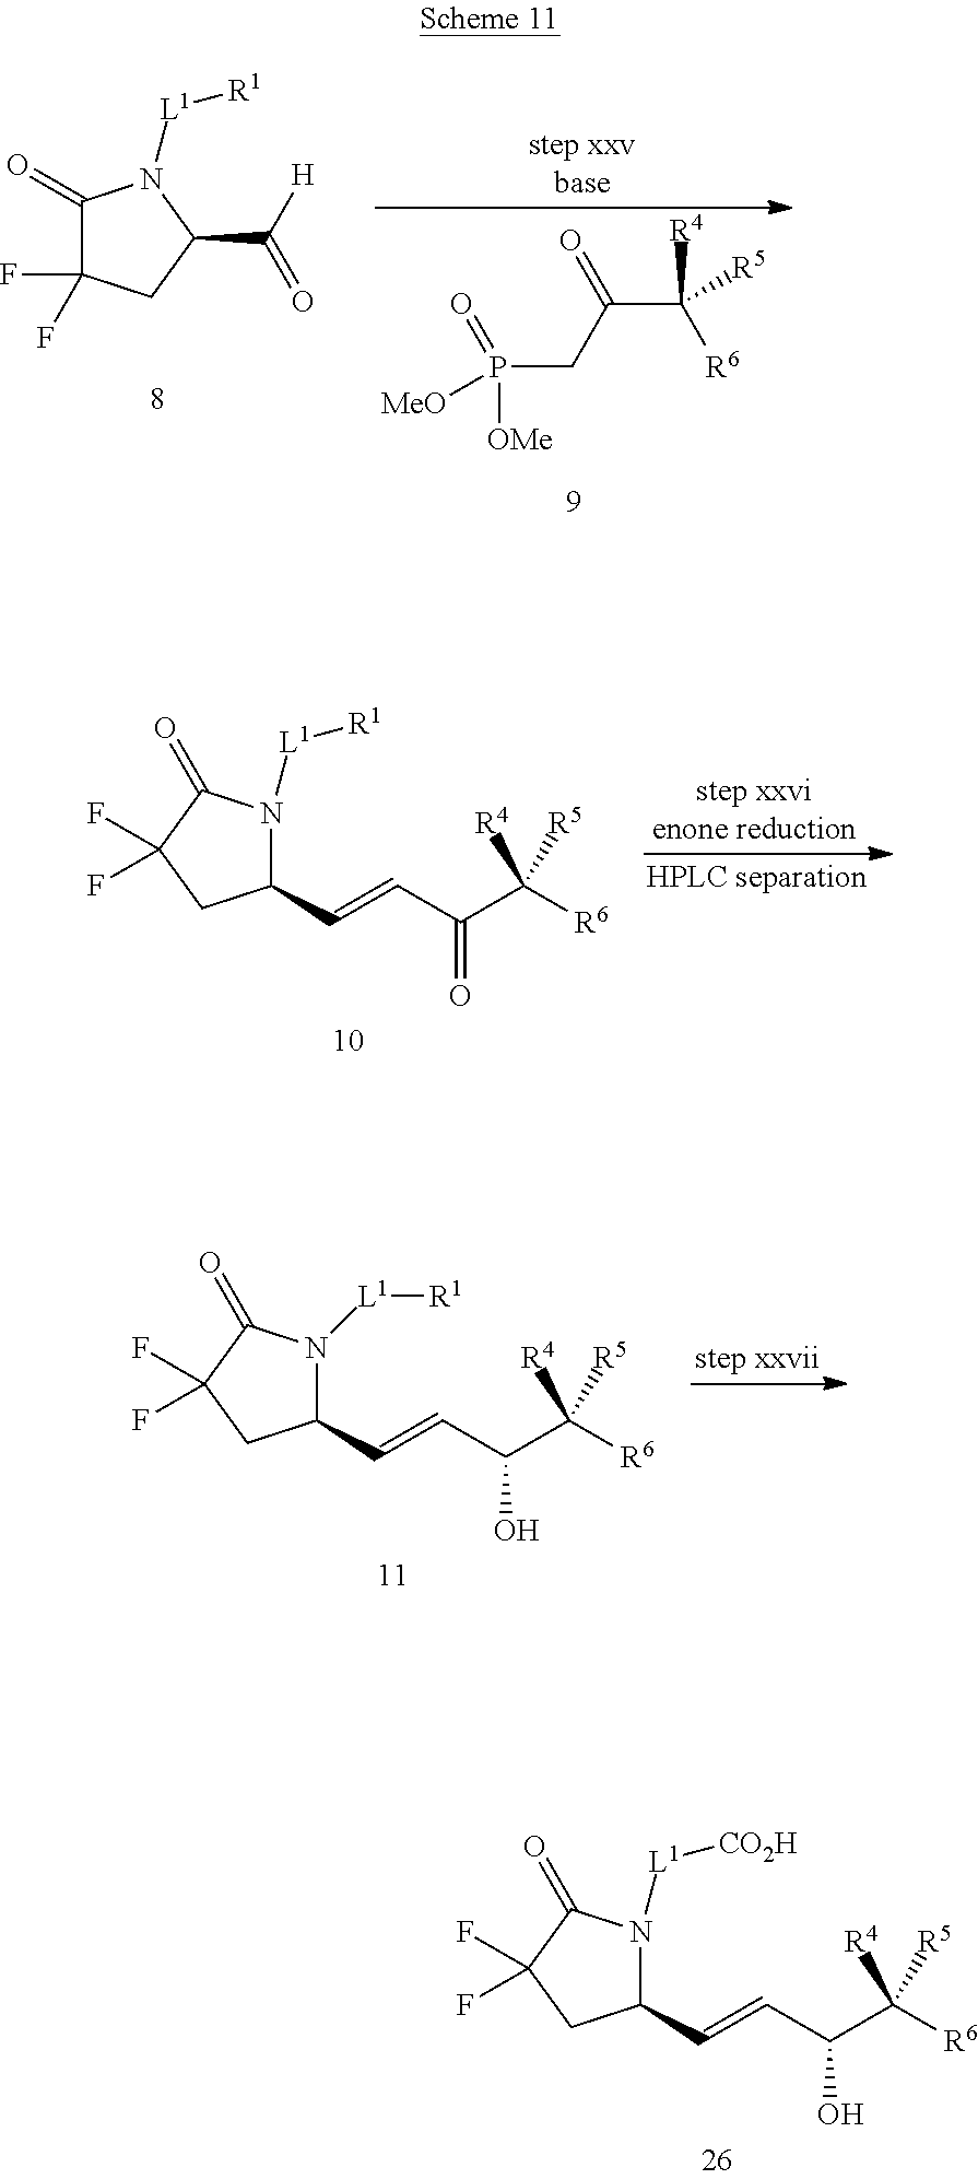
C1(=O)C(F)(F)CC(C([H])=O)N1[L1][R1].C(C(C([R4])([R5])[R6])=O)P(=O)([MeO])[OMe].C1(C=CC(C([R6])([R4])[R5])=O)N([L1][R1])C(=O)C(F)(F)C1.C1(C=CC(C([R6])([R4])[R5])O)N([L1][R1])C(=O)C(F)(F)C1.C1(C=CC(C([R6])([R4])[R5])O)N([L1][CO2H])C(=O)C(F)(F)C1
